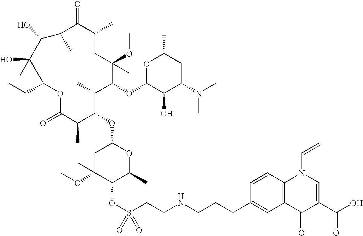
C1C(OC)(C)C(OS(CCNCCCC2=CC3=C(C=C2)N(C=C)C=C(C(O)=O)C3=O)(=O)=O)C(C)OC1OC1C(C)C(=O)OC(CC)C(C)(O)C(O)C(C)C(=O)C(C)CC(C)(OC)C(OC2C(O)C(N(C)C)CC(C)O2)C1C
